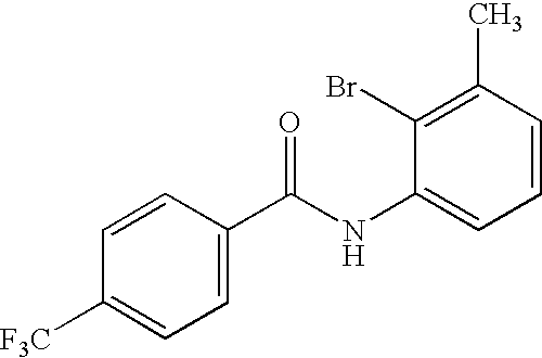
C1=CC(C)=C(Br)C(NC(C2=CC=C([F3C])C=C2)=O)=C1
